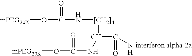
[mPEG20K]OC(N[[CH2]4]C(C(=O)[N-interferon alpha-2aH])NC(O[mPEG20K])=O)=O
